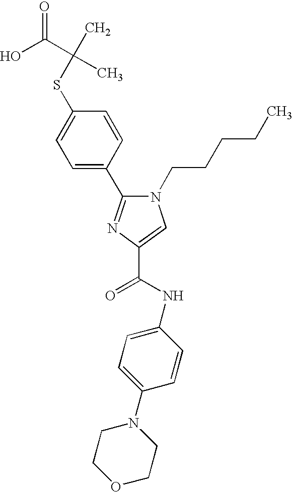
S(C1=CC=C(C2=NC(C(NC3=CC=C(N4CCOCC4)C=C3)=O)=CN2CCCCC)C=C1)C(C)(C(O)=O)C
